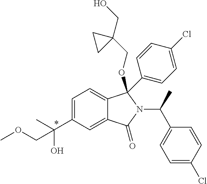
C1=C(C(COC)(O)C)C=C2C(=C1)C(C1=CC=C(Cl)C=C1)(OCC1(CO)CC1)N(C(C1=CC=C(Cl)C=C1)C)C2=O
